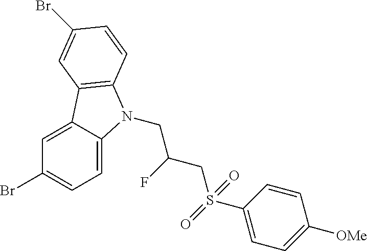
C1=C2C(=CC=C1Br)N(CC(CS(C1=CC=C([OMe])C=C1)(=O)=O)F)C1=C2C=C(Br)C=C1
